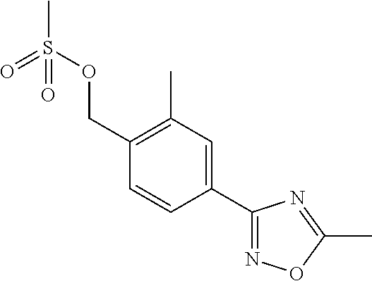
C1=CC(C2=NOC(C)=N2)=CC(C)=C1COS(C)(=O)=O
